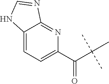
C(C(C)(C)C)(C1=CC=C2C(=N1)N=CN2)=O
